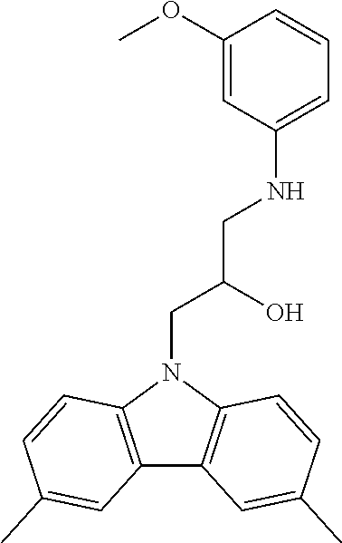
C12=C(N(CC(O)CNC3=CC=CC(OC)=C3)C3=C1C=C(C)C=C3)C=CC(C)=C2
